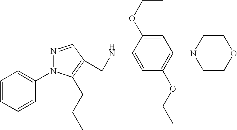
C1=CC=CC(N2N=CC(CNC3=CC(OCC)=C(N4CCOCC4)C=C3OCC)=C2CCC)=C1
